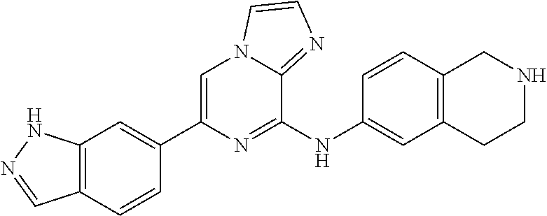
C1(C2=CC3=C(C=C2)C=NN3)=CN2C(=NC=C2)C(NC2=CC3=C(C=C2)CNCC3)=N1
